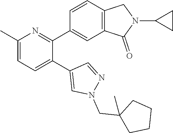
C1(C)=CC=C(C2=CN(CC3(C)CCCC3)N=C2)C(C2=CC3=C(C=C2)CN(C2CC2)C3=O)=N1
